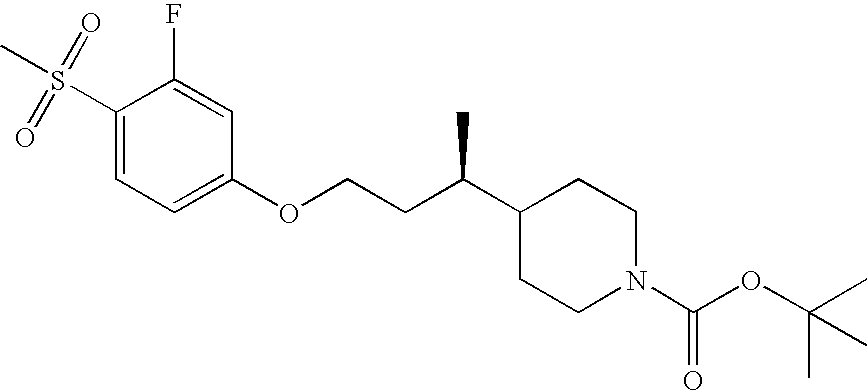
C1(S(=O)(=O)C)=CC=C(OCCC(C2CCN(C(OC(C)(C)C)=O)CC2)C)C=C1F
